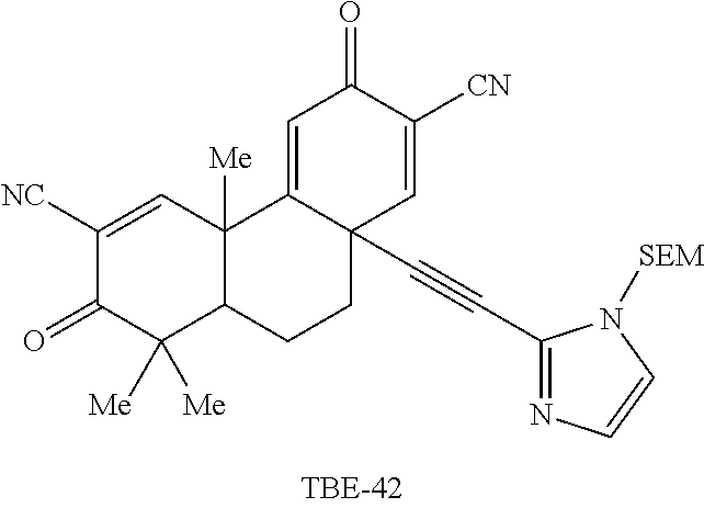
C1([NC])=CC2([Me])C(C([Me])([Me])C1=O)CCC1(C#CC3=NC=CN3[SEM])C2=CC(=O)C([CN])=C1
